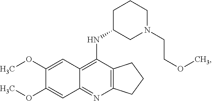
C12=C(N=C3C(=C1NC1CN(CCOC)CCC1)C=C(OC)C(OC)=C3)CCC2
